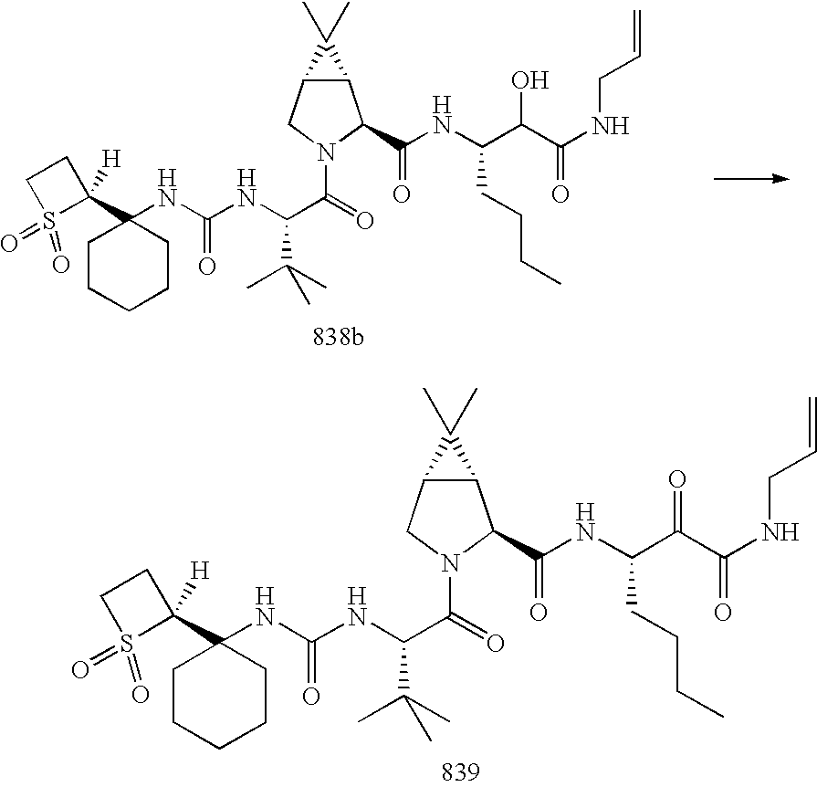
C1CCCCC1(C1([H])CCS1(=O)=O)NC(NC(C(=O)N1CC2C(C1C(NC(C(C(=O)NCC=C)O)CCCC)=O)C2(C)C)C(C)(C)C)=O.C1CCCCC1(C1([H])CCS1(=O)=O)NC(NC(C(=O)N1CC2C(C1C(NC(C(C(=O)NCC=C)=O)CCCC)=O)C2(C)C)C(C)(C)C)=O
